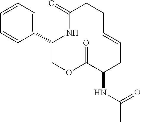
C1(C2=CC=CC=C2)COC(=O)C(NC(C)=O)CC=CCCC(=O)N1
